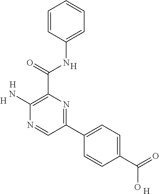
C1(N)=C(C(NC2=CC=CC=C2)=O)N=C(C2=CC=C(C(=O)O)C=C2)C=N1.[H].[H].[H].[H]
